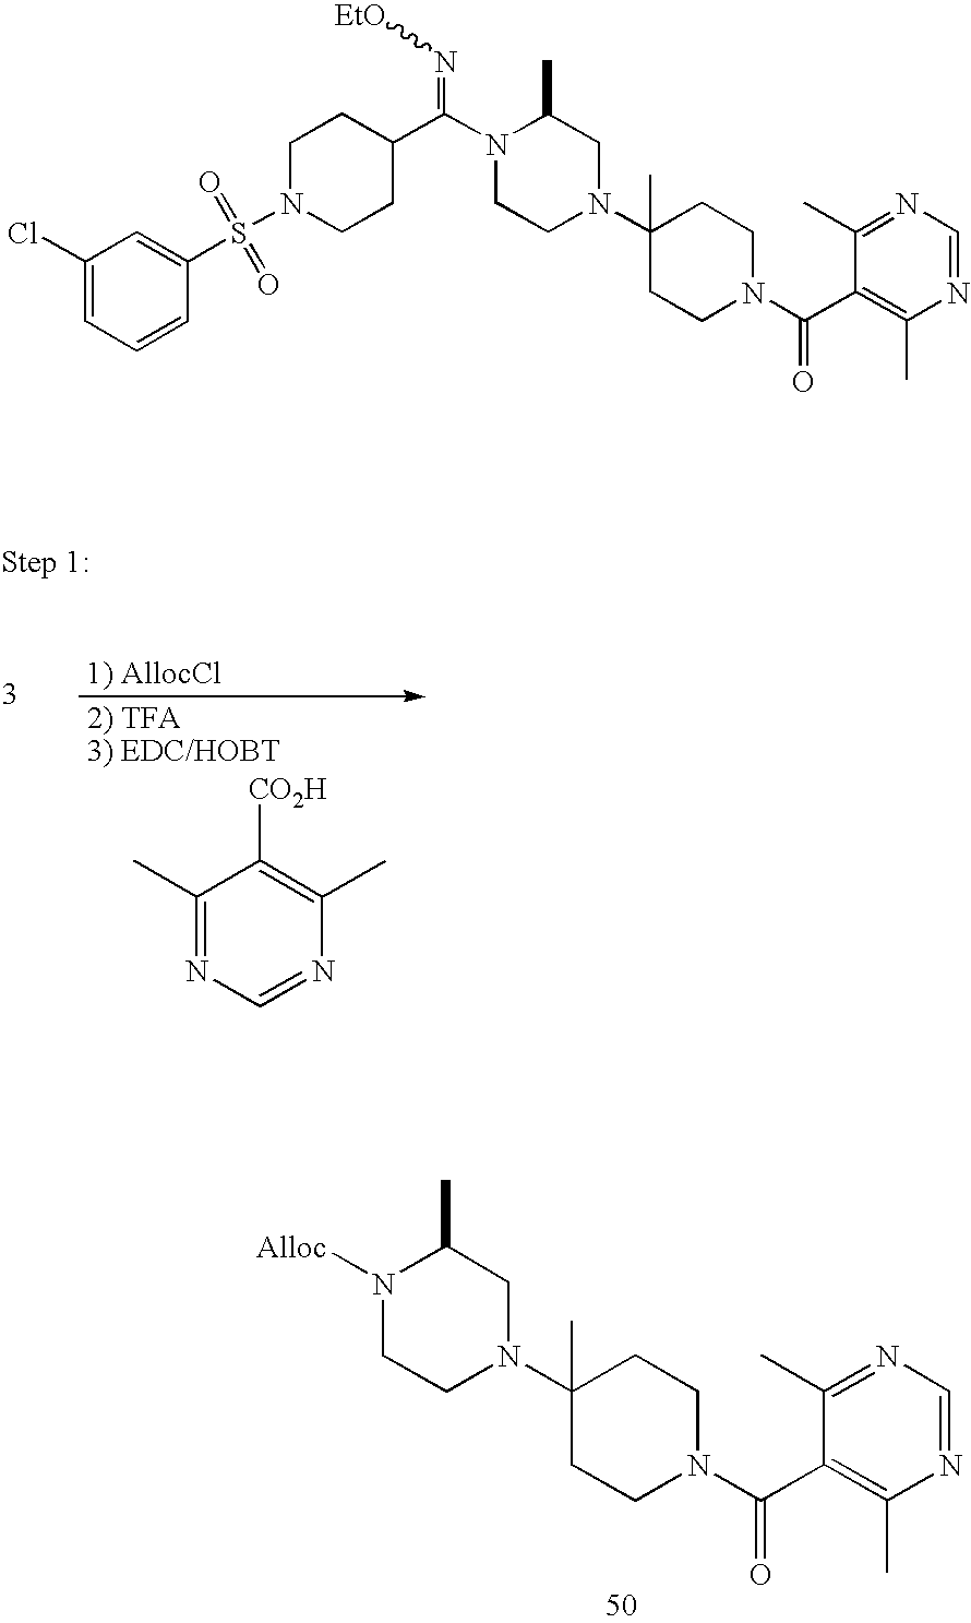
[1) AllocCl].[2) TFA3) EDC/HOBT].C1(C)=NC=NC(C)=C1[CO2H].N1([Alloc])CCN(C2(C)CCN(C(C3=C(C)N=CN=C3C)=O)CC2)CC1C.N1(S(C2=CC(Cl)=CC=C2)(=O)=O)CCC(C(N2CCN(C3(C)CCN(C(C4=C(C)N=CN=C4C)=O)CC3)CC2C)=N[EtO])CC1
